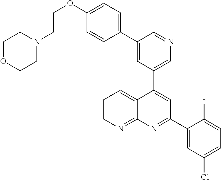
C1=C(C2=CC=C(OCCN3CCOCC3)C=C2)C=NC=C1C1=CC(C2=CC(Cl)=CC=C2F)=NC2=NC=CC=C12
